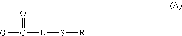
[G]C(=O)[L]S[R]
